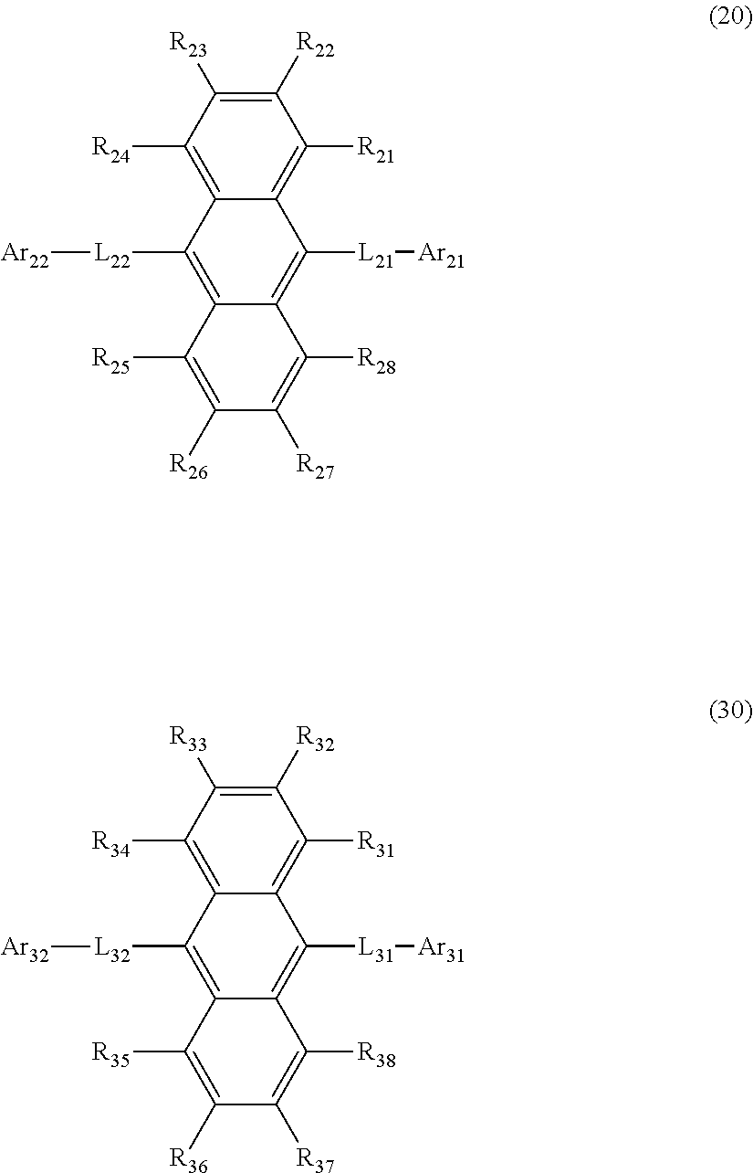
C1([R22])=C([R23])C([R24])=C2C(=C1[R21])C([L21][Ar21])=C1C(=C2[L22][Ar22])C([R25])=C([R26])C([R27])=C1[R28].C1([R32])=C([R33])C([R34])=C2C(=C1[R31])C([L31][Ar31])=C1C(=C2[L32][Ar32])C([R35])=C([R36])C([R37])=C1[R38]
